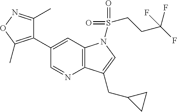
C1(C2=C(C)ON=C2C)=CC2=C(N=C1)C(CC1CC1)=CN2S(=O)(=O)CCC(F)(F)F
